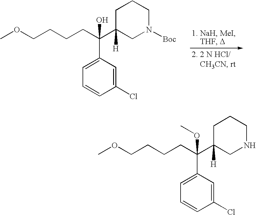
COCCCCC(C1([H])CN([Boc])CCC1)(C1=CC=CC(Cl)=C1)O.COCCCCC(C1([H])CNCCC1)(C1=CC=CC(Cl)=C1)OC
